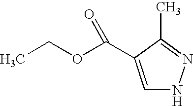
C1=C(C(OCC)=O)C(C)=NN1
